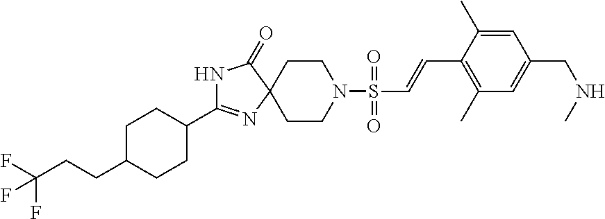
C1C(C2=NC3(CCN(S(=O)(=O)C=CC4=C(C)C=C(CNC)C=C4C)CC3)C(=O)N2)CCC(CCC(F)(F)F)C1
